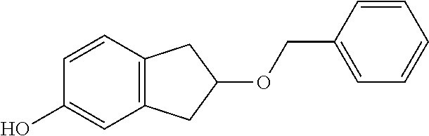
C12=C(C=CC(O)=C1)CC(OCC1=CC=CC=C1)C2
